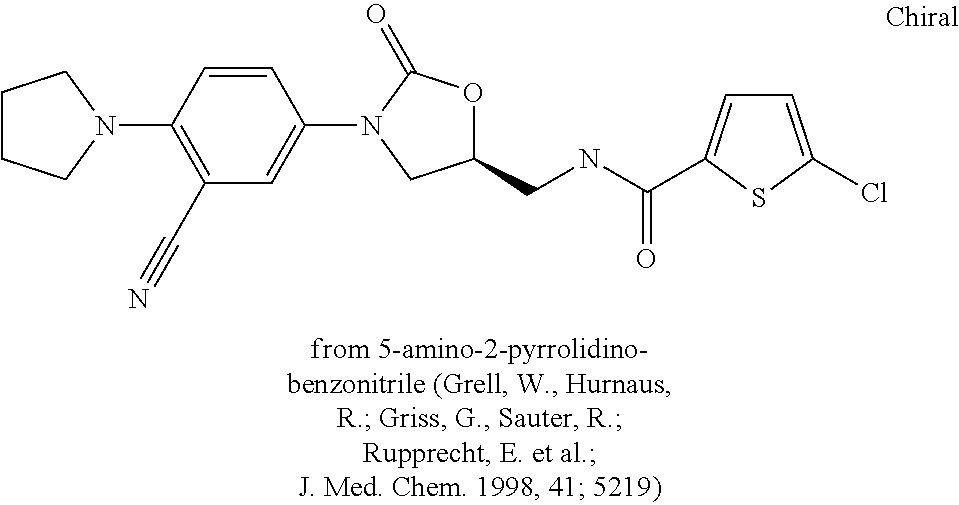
C1=CC(N2CCCC2)=C(C#N)C=C1N1C(=O)OC(CNC(=O)C2=CC=C(Cl)S2)C1
